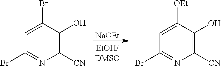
C1([CN])=C(O)C(Br)=CC(Br)=N1.C1([CN])=C(O)C([OEt])=CC(Br)=N1.[NaOEt]
